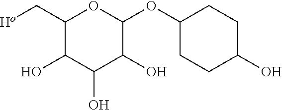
C1(C[Ho])C(O)C(O)C(O)C(OC2CCC(O)CC2)O1
